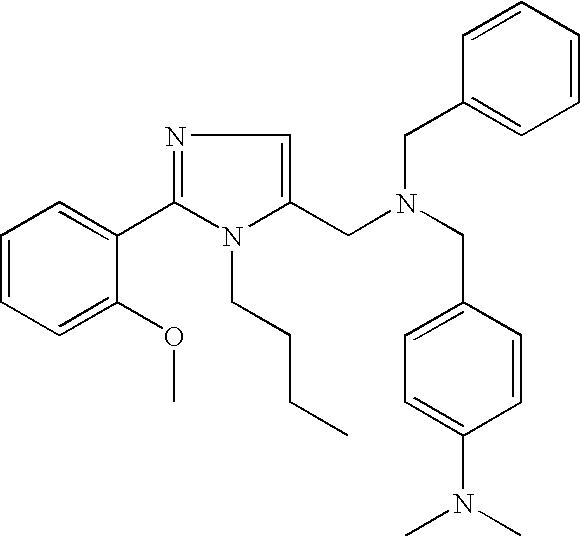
C1=CC=C(OC)C(C2=NC=C(CN(CC3=CC=CC=C3)CC3=CC=C(N(C)C)C=C3)N2CCCC)=C1
